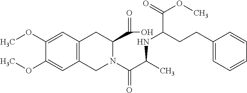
COC1=CC2=C(C=C1OC)CN(C(C(NC(CCC1=CC=CC=C1)C(=O)OC)C)=O)C(C(=O)O)C2
